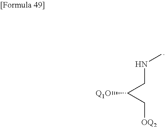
N(CC(C[OQ2])[Q1O])C
